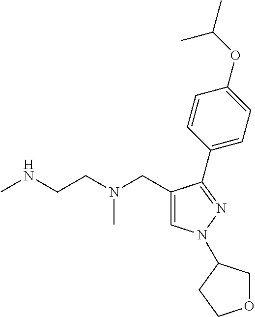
C1=C(CN(CCNC)C)C(C2=CC=C(OC(C)C)C=C2)=NN1C1COCC1
